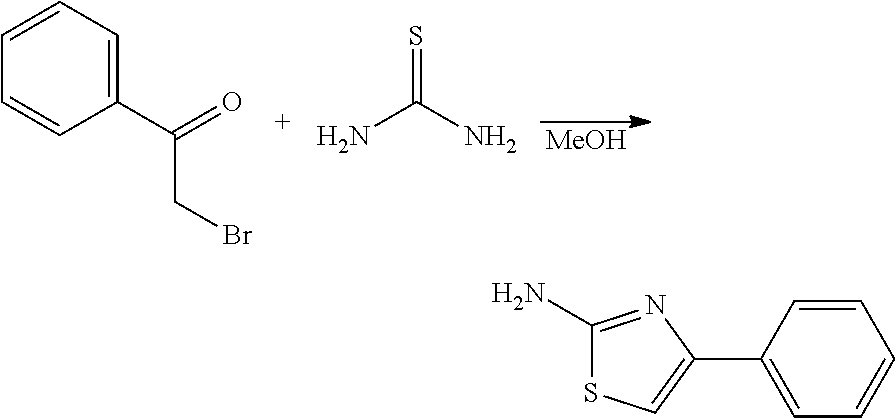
C(CBr)(C1=CC=CC=C1)=O.NC(=S)N.[MeOH].C1(C2=CC=CC=C2)=CSC(N)=N1
